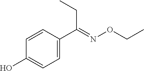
C1=C(C(=NOCC)CC)C=CC(O)=C1
